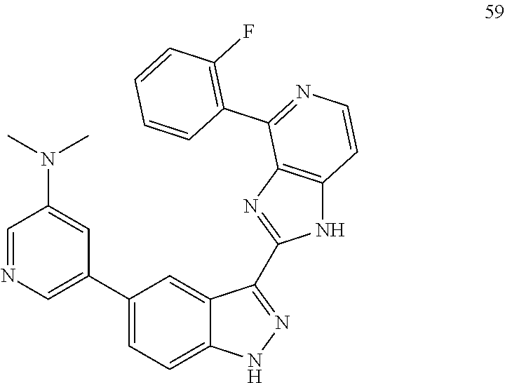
C1=NC=C(C2=CC=C3C(=C2)C(C2=NC4=C(N2)C=CN=C4C2=C(F)C=CC=C2)=NN3)C=C1N(C)C
